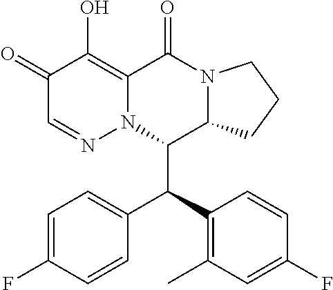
C1=C(F)C=CC(C(C2=C(C)C=C(F)C=C2)C2C3N(C(=O)C4=C(O)C(=O)C=NN24)CCC3)=C1
